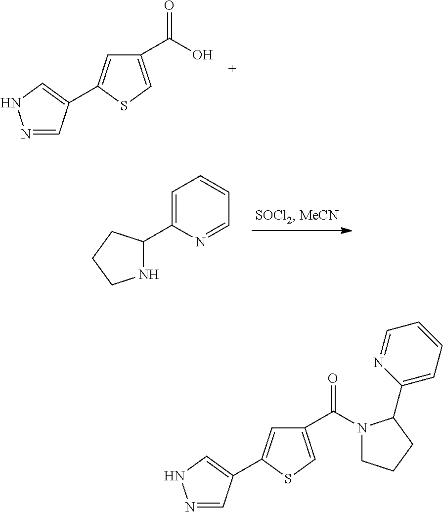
N1=CC(C2=CC(C(O)=O)=CS2)=CN1.N1C(C2=CC=CC=N2)CCC1.N1=CC(C2=CC(C(N3CCCC3C3=CC=CC=N3)=O)=CS2)=CN1
